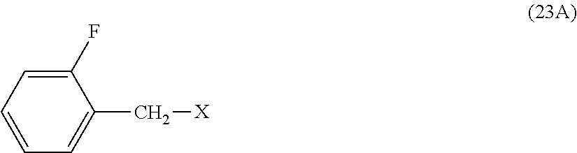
C1=C(F)C(C[X])=CC=C1
